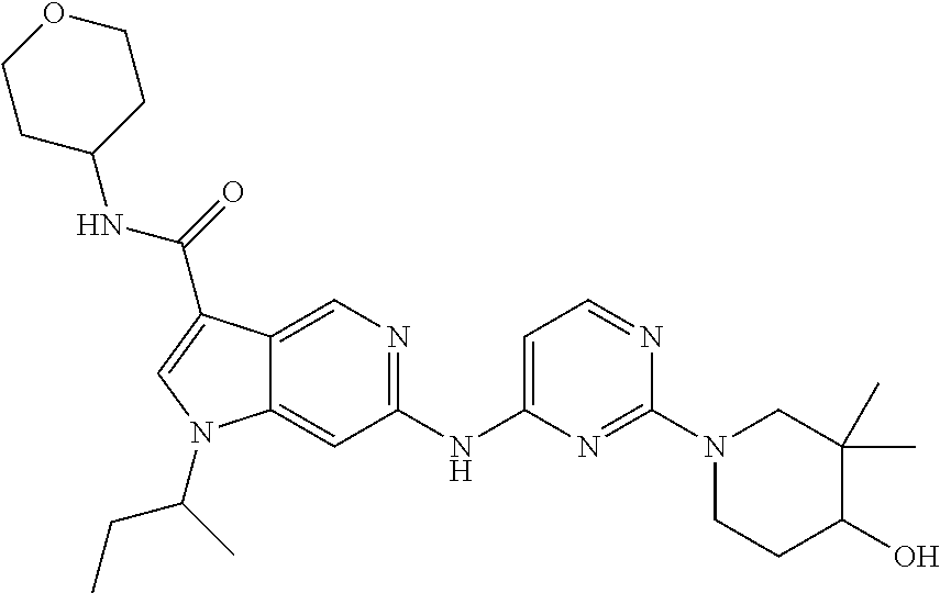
C1(NC2=CC=NC(N3CCC(O)C(C)(C)C3)=N2)=NC=C2C(=C1)N(C(C)CC)C=C2C(=O)NC1CCOCC1
